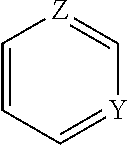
C1=CC=[Y]C=[Z]1
